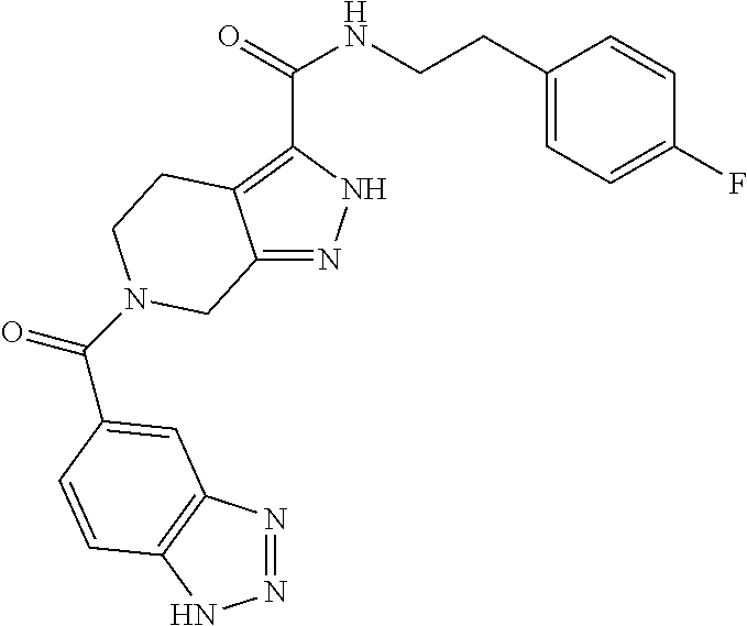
C12=NNC(C(=O)NCCC3=CC=C(F)C=C3)=C1CCN(C(=O)C1=CC3=C(NN=N3)C=C1)C2
